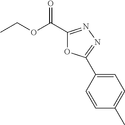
C1(C(OCC)=O)=NN=C(C2=CC=C(C)C=C2)O1
